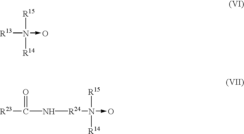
[R13]N([R14])([R15])->O.[R23]C(N[R24]N([R15])([R14])->O)=O
